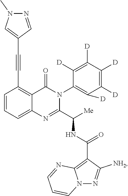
C1=CC=C2C(=C1C#CC1=CN(C)N=C1)C(=O)N(C1=C([D])C([D])=C([D])C([D])=C1[D])C(C([Me])NC(C1=C3N(N=C1[NH2])C=CC=N3)=O)=N2
